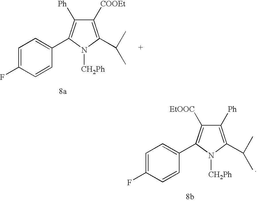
C1=C(F)C=CC(C2=C([Ph])C([COOEt])=C(C(C)C)N2[CH2Ph])=C1.C1=C(F)C=CC(C2=C([EtOOC])C([Ph])=C(C(C)C)N2[CH2Ph])=C1
